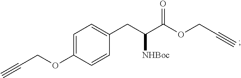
C1=C(OCC#C)C=CC(CC(C(OCC#C)=O)[NHBoc])=C1
